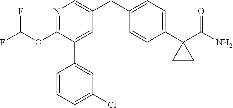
C1(OC(F)F)=NC=C(CC2=CC=C(C3(C(N)=O)CC3)C=C2)C=C1C1=CC(Cl)=CC=C1
